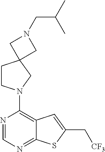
C1(N2CCC3(C2)CN(CC(C)C)C3)=C2C(=NC=N1)SC(C[CF3])=C2
